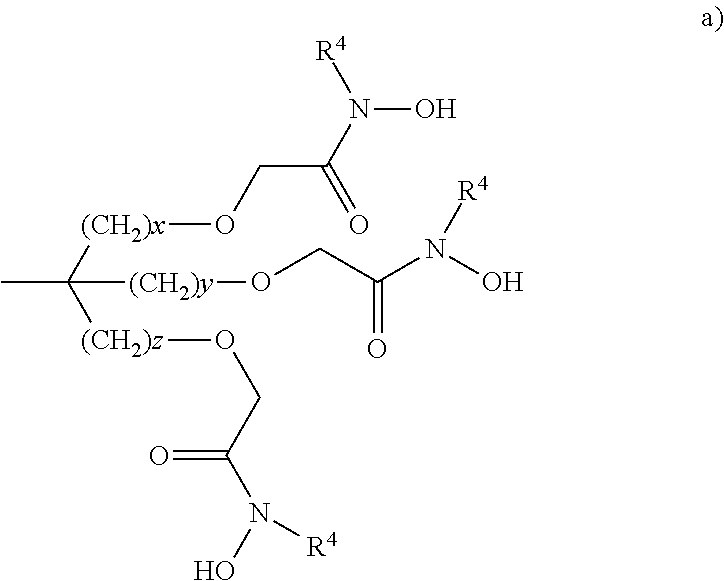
CC([(CH2)x]OCC(N([R4])O)=O)([(CH2)z]OCC(N(O)[R4])=O)[(CH2)y]OCC(N(O)[R4])=O
